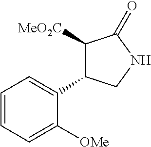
C1=CC=C([OMe])C(C2C([MeO2C])C(=O)NC2)=C1
